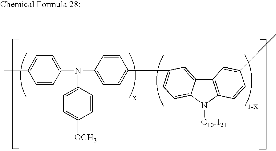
N(C1=CC=C([OCH3])C=C1)(C1=CC=C(C)C=C1)C1=CC=C(C2=CC=C3C(=C2)C2=C(N3[C10H21])C=CC(C)=C2)C=C1
